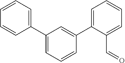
C1(C2=CC=CC=C2)=CC=CC(C2=CC=CC=C2C=O)=C1
